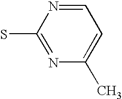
C1=NC(S)=NC(C)=C1
